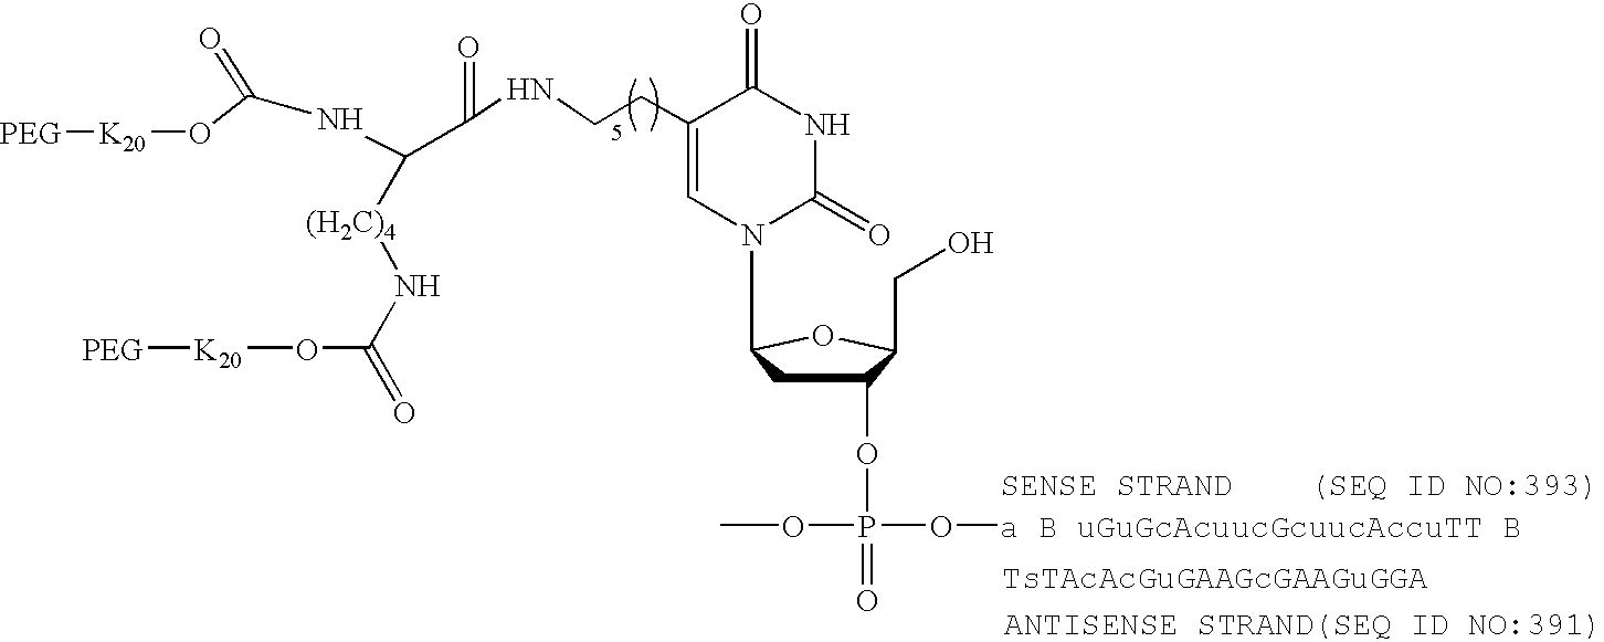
[a B uGuGcAcuucGcuucAccuTT B]OP(OC1CC(N2C=C(CCNC(C([(H2C)4]NC(O[K20][PEG])=O)NC(O[K20][PEG])=O)=O)C(=O)NC2=O)OC1CO)(=O)OC
